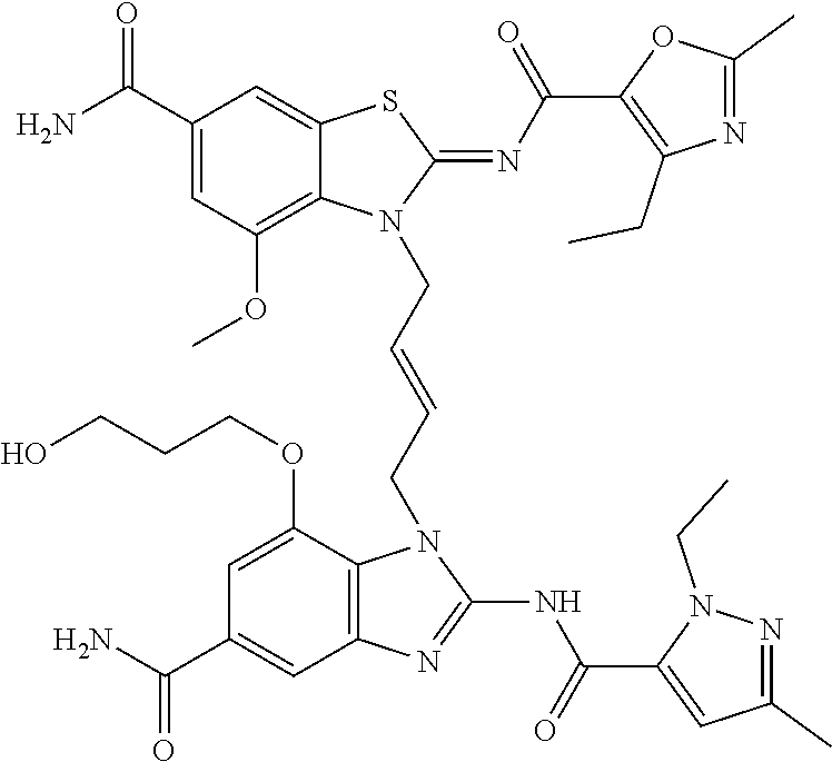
NC(C1=CC(OC)=C2C(=C1)SC(=NC(=O)C1=C(CC)N=C(C)O1)N2CC=CCN1C2=C(C=C(C(N)=O)C=C2OCCCO)N=C1NC(=O)C1=CC(C)=NN1CC)=O
